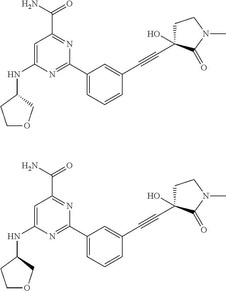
C1=C(NC2CCOC2)N=C(C2=CC=CC(C#CC3(O)CCN(C)C3=O)=C2)N=C1C(N)=O.C1=C(NC2CCOC2)N=C(C2=CC=CC(C#CC3(O)CCN(C)C3=O)=C2)N=C1C(N)=O
